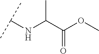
C(C(OC)=O)(NC(C)C)C
